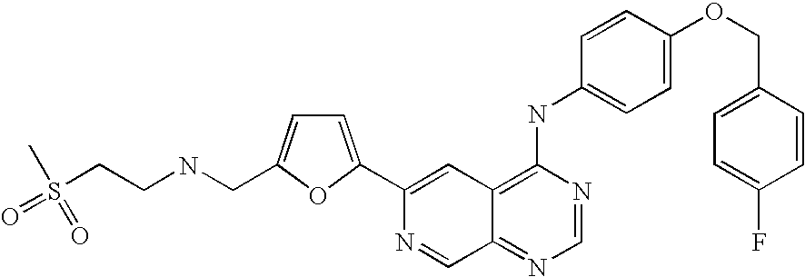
C1=NC(NC2=CC=C(OCC3=CC=C(F)C=C3)C=C2)=C2C(=N1)C=NC(C1=CC=C(CNCCS(=O)(C)=O)O1)=C2
